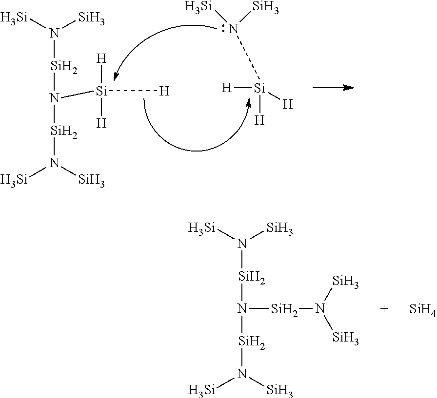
[H][Si]([H])([H])N([Si])[Si].[H][Si](N([Si]N([Si])[Si])[Si]N([Si])[Si])([H])[H].N([Si]N([Si])[Si])([Si]N([Si])[Si])[Si]N([Si])[Si].[Si]
